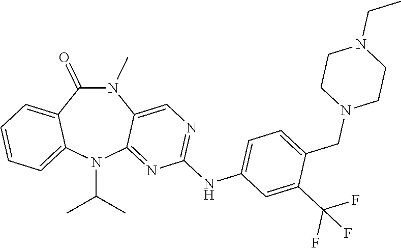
N1(C)C(=O)C2=CC=CC=C2N(C(C)C)C2=NC(NC3=CC=C(CN4CCN(CC)CC4)C(C(F)(F)F)=C3)=NC=C12
